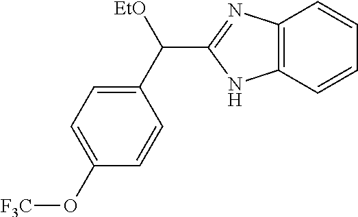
C12=C(C=CC=C1)NC(C(C1=CC=C(O[F3C])C=C1)[EtO])=N2
